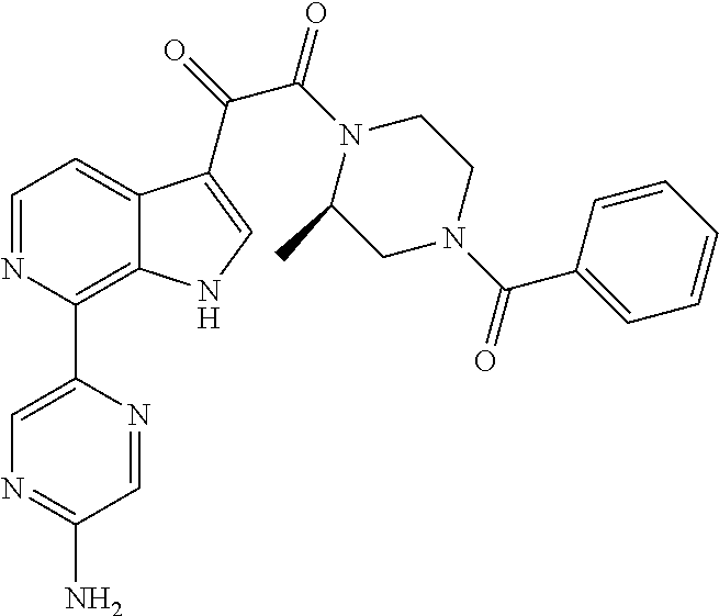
C1=NC(C2=CN=C(N)C=N2)=C2C(=C1)C(C(=O)C(N1C(C)CN(C(C3=CC=CC=C3)=O)CC1)=O)=CN2
